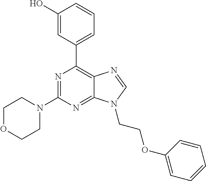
N1=C(N2CCOCC2)N=C2C(=C1C1=CC=CC(O)=C1)N=CN2CCOC1=CC=CC=C1
